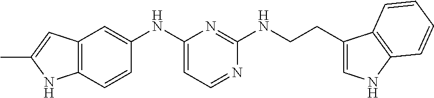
C12=C(C=CC(NC3=CC=NC(NCCC4=CNC5=C4C=CC=C5)=N3)=C1)NC(C)=C2
